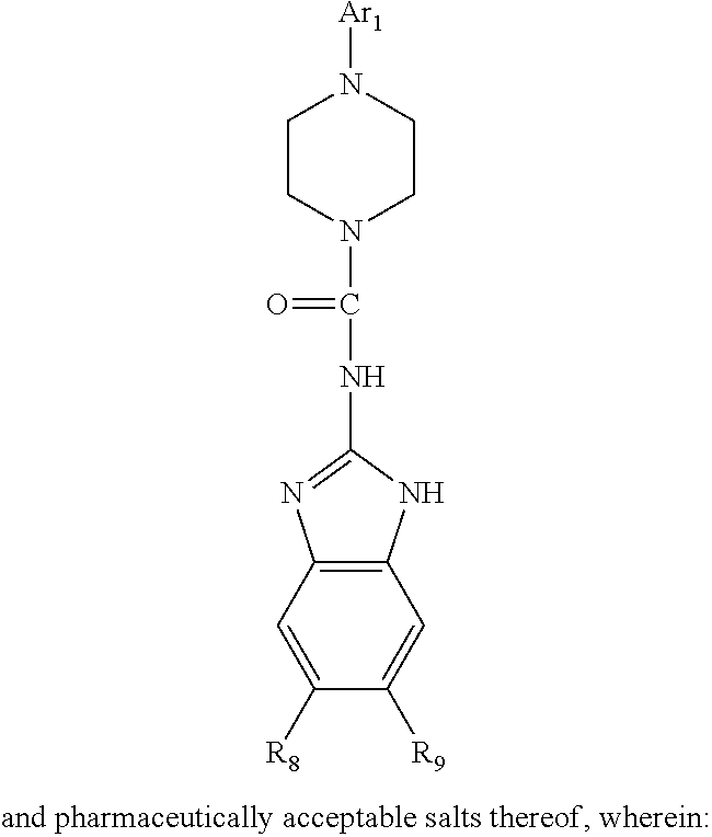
C1CN(C(NC2=NC3=C(N2)C=C([R9])C([R8])=C3)=O)CCN1[Ar1]
